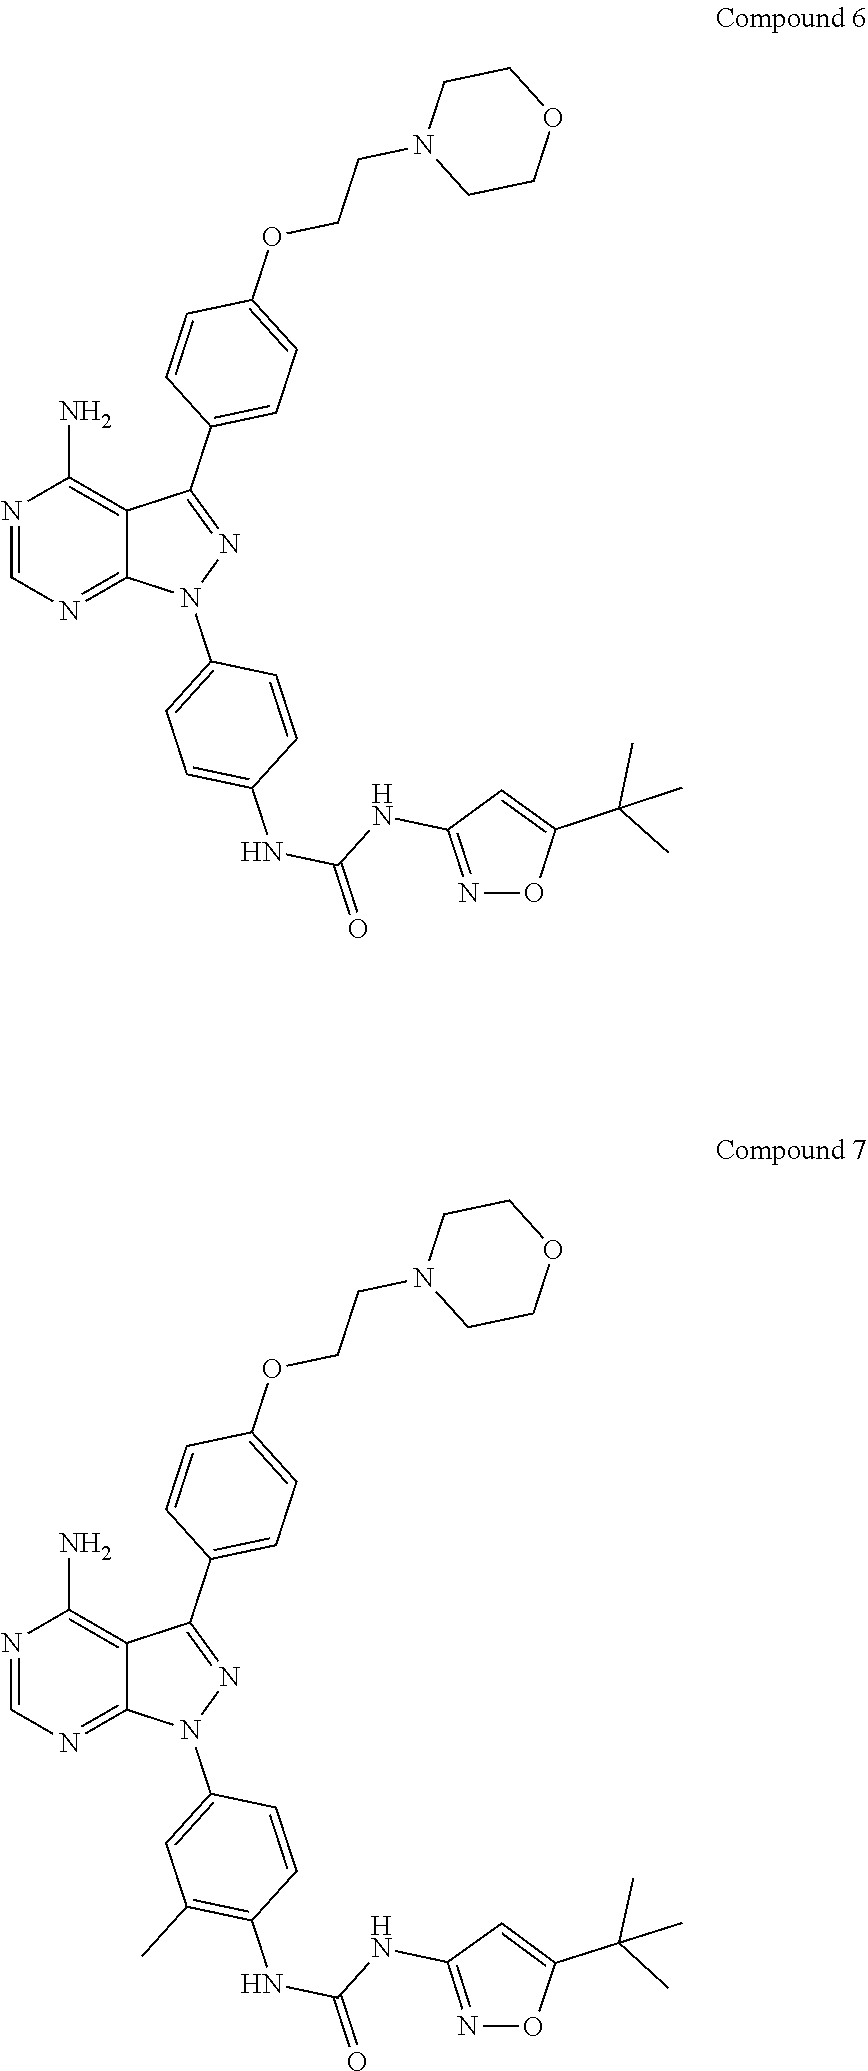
N1=CN=C2C(=C1N)C(C1=CC=C(OCCN3CCOCC3)C=C1)=NN2C1=CC=C(NC(NC2=NOC(C(C)(C)C)=C2)=O)C=C1.N1=CN=C2C(=C1N)C(C1=CC=C(OCCN3CCOCC3)C=C1)=NN2C1=CC(C)=C(NC(NC2=NOC(C(C)(C)C)=C2)=O)C=C1
